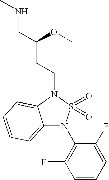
C12=CC=CC=C1N(CCC(CNC)OC)S(=O)(=O)N2C1=C(F)C=CC=C1F
